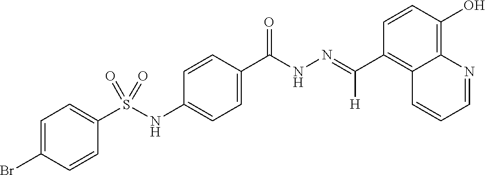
C1=CC(O)=C2C(=C1C([H])=NNC(C1=CC=C(NS(=O)(=O)C3=CC=C(Br)C=C3)C=C1)=O)C=CC=N2
